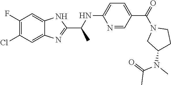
N1=CC(C(=O)N2CC(N(C)C(=O)C)CC2)=CC=C1NC(C)C1=NC2=CC(Cl)=C(F)C=C2N1
